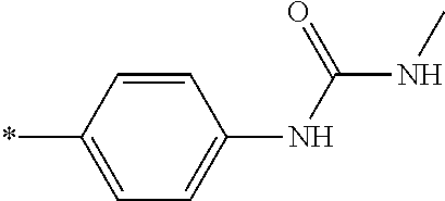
*C1=CC=C(NC(NC)=O)C=C1
